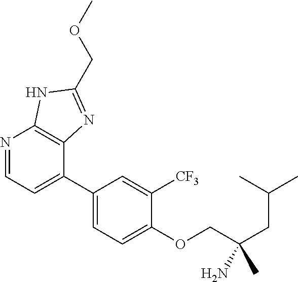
C1(C2=CC=NC3=C2N=C(COC)N3)=CC=C(OCC(CC(C)C)(C)N)C([CF3])=C1
